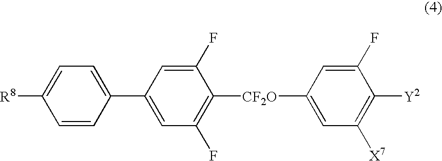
[R8]C1=CC=C(C2=CC(F)=C([CF2O]C3=CC([X7])=C([Y2])C(F)=C3)C(F)=C2)C=C1
